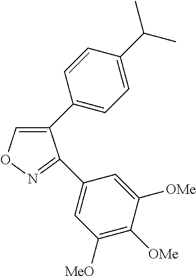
C1(C2=CC=C(C(C)C)C=C2)=CON=C1C1=CC([MeO])=C([OMe])C([OMe])=C1
